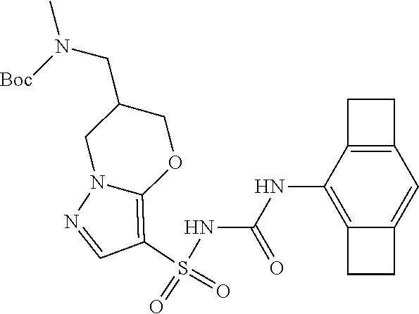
S(NC(NC1=C2C(=CC3=C1CC3)CC2)=O)(C1=C2N(N=C1)CC(CN(C)[Boc])CO2)(=O)=O
